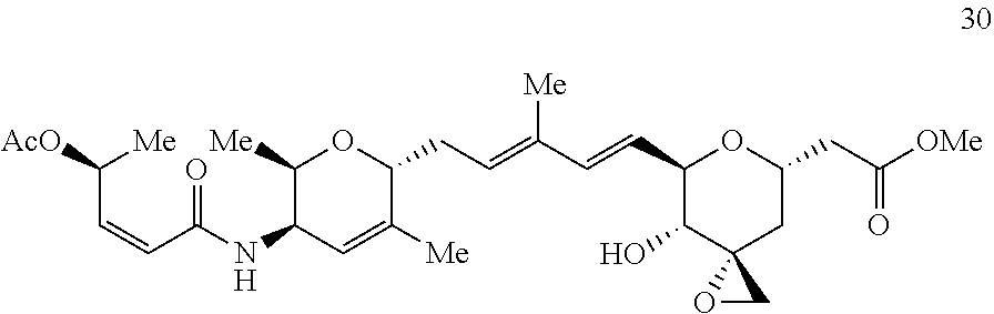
C1(C=CC(=CCC2OC([Me])C(NC(C=CC([AcO])[Me])=O)C=C2[Me])[Me])C(O)C2(CC(CC([OMe])=O)O1)OC2
